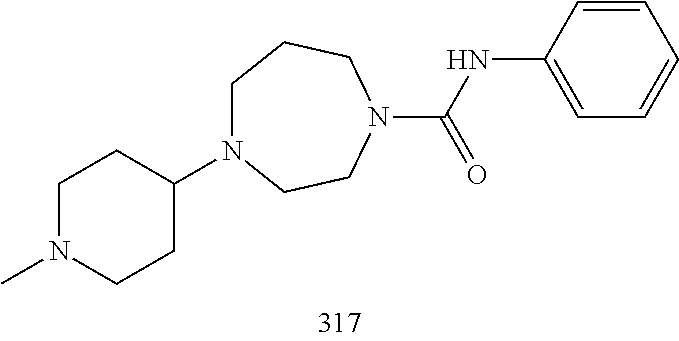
N1(C)CCC(N2CCCN(C(NC3=CC=CC=C3)=O)CC2)CC1
